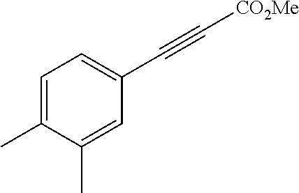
C1=C(C)C(C)=CC(C#C[CO2Me])=C1
